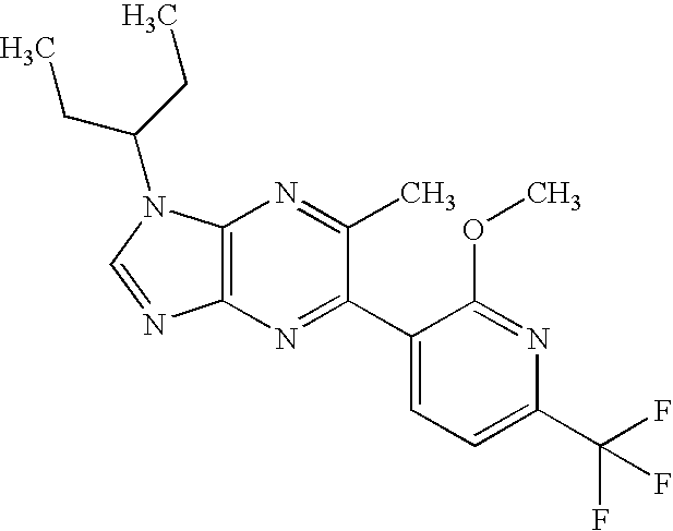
C12=C(N(C(CC)CC)C=N1)N=C(C)C(C1=CC=C(C(F)(F)F)N=C1OC)=N2
